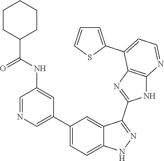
C1=NC=C(C2=CC=C3C(=C2)C(C2=NC4=C(N2)N=CC=C4C2=CC=CS2)=NN3)C=C1NC(=O)C1CCCCC1
